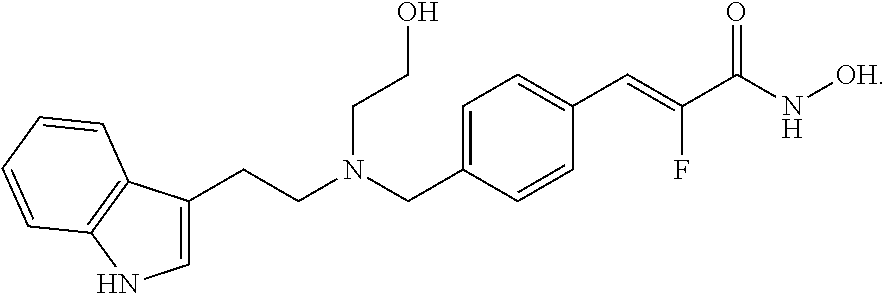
C1=C(CCN(CC2=CC=C(C=C(F)C(N[OH])=O)C=C2)CCO)C2=C(N1)C=CC=C2
